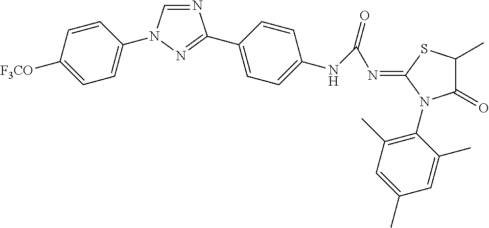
N1=CN(C2=CC=C([F3CO])C=C2)N=C1C1=CC=C(NC(N=C2SC(C)C(=O)N2C2=C(C)C=C(C)C=C2C)=O)C=C1
